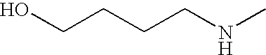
C(CCCNC)O
